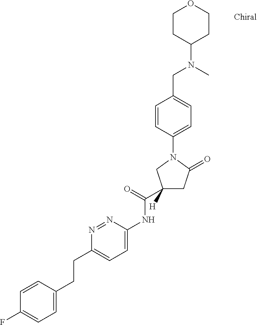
C1=CC(CCC2=CC=C(NC(=O)C3([H])CC(=O)N(C4=CC=C(CN(C)C5CCOCC5)C=C4)C3)N=N2)=CC=C1F
